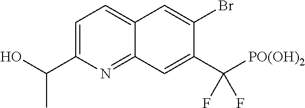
C1=C(C(O)C)N=C2C(=C1)C=C(Br)C(C([PO(OH)2])(F)F)=C2
